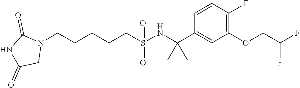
N1(CCCCCS(=O)(=O)NC2(C3=CC(OCC(F)F)=C(F)C=C3)CC2)C(=O)NC(=O)C1
